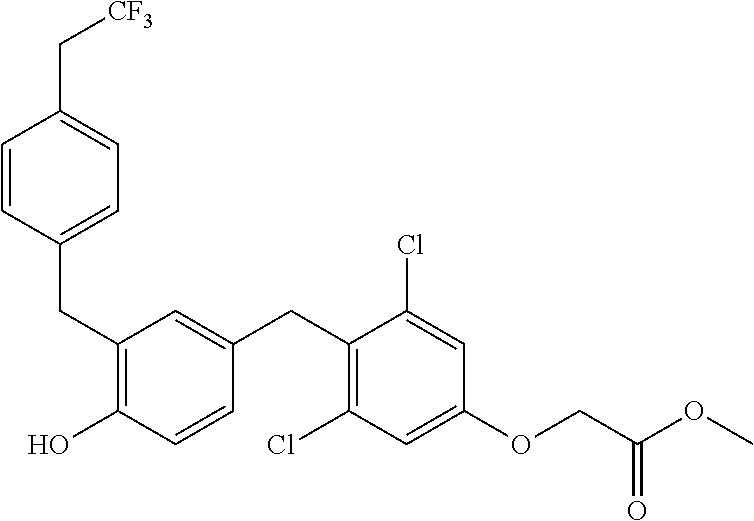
C(C1=C(O)C=CC(CC2=C(Cl)C=C(OCC(OC)=O)C=C2Cl)=C1)C1=CC=C(C[CF3])C=C1
